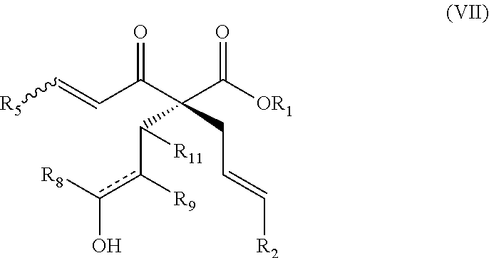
[R5]C=CC(C(C([OR1])=O)(C(c(c(O)[R8])[R9])[R11])CC=C[R2])=O
